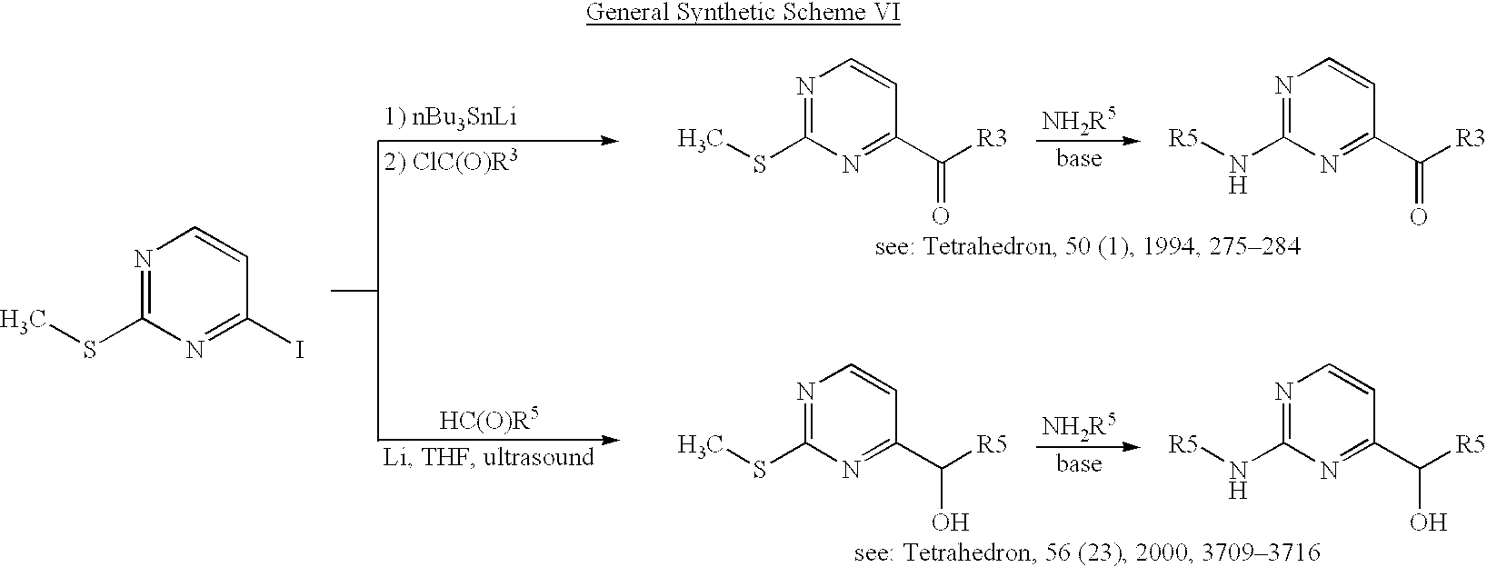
CSC1=NC=CC(I)=N1.CSC1=NC=CC(C([R3])=O)=N1.[R5]NC1=NC=CC(C([R3])=O)=N1.CSC1=NC=CC(C([R5])O)=N1.[R5]NC1=NC=CC(C([R5])O)=N1
